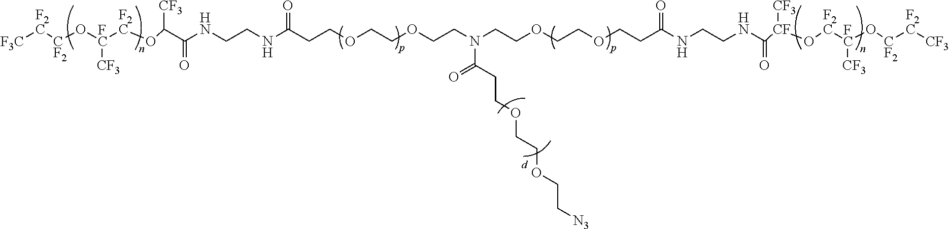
[F3C][F2C][CF2]O[FC]([F2C]OC(C(NCCNC(CCOCCOCCN(CCOCCOCCC(NCCNC([CF](O[F2C][FC](O[CF2][F2C][CF3])[CF3])[CF3])=O)=O)C(CCOCCOCC[N3])=O)=O)=O)[CF3])[CF3]
